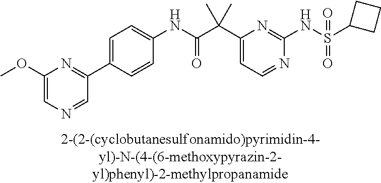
C1(NC(=O)C(C2=CC=NC(NS(=O)(=O)C3CCC3)=N2)(C)C)=CC=C(C2=NC(OC)=CN=C2)C=C1
